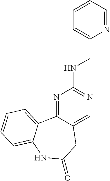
N1=C2C(=CN=C1NCC1=CC=CC=N1)CC(=O)NC1=CC=CC=C21
